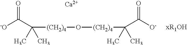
[(CH2)4](C(C([-O])=O)(C)C)O[(CH2)4]C(C([O-])=O)(C)C.[Ca]
